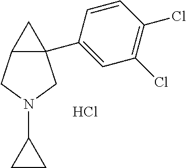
C12(C3=CC(Cl)=C(Cl)C=C3)C(CN(C3CC3)C1)C2.Cl
